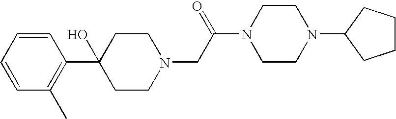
C1=CC=CC(C)=C1C1(O)CCN(CC(N2CCN(C3CCCC3)CC2)=O)CC1
